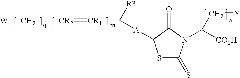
S1C(=S)N(C([CO2H])C[Y])C(=O)C1[A]C([R3])[CR1]=[CR2]C[W]
